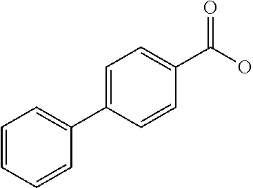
C1=CC=CC(C2=CC=C(C(=O)O)C=C2)=C1
